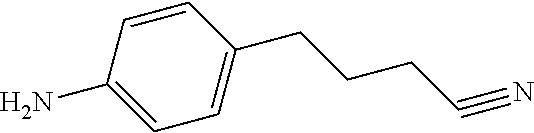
C1=CC(N)=CC=C1CCCC#N
